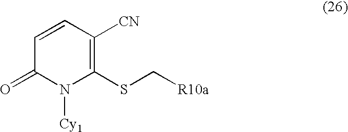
C1(SC[R10a])=C([CN])C=CC(=O)N1[Cy1]
